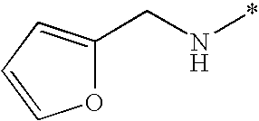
N(CC1=CC=CO1)*
